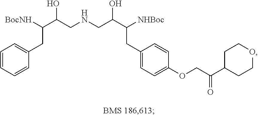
C1=CC=CC(CC(C(CNCC(C(CC2=CC=C(OCC(C3CCOCC3)=O)C=C2)[NHBoc])O)O)[BocNH])=C1
